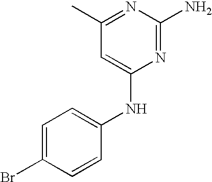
C1(C)=NC(N)=NC(NC2=CC=C(Br)C=C2)=C1
